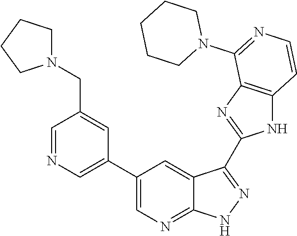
C1=NC=C(C2=CN=C3C(=C2)C(C2=NC4=C(N2)C=CN=C4N2CCCCC2)=NN3)C=C1CN1CCCC1
